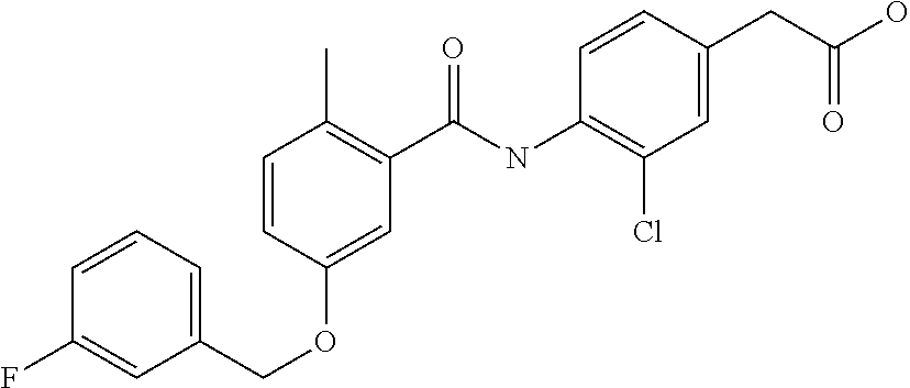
C1=CC=C(COC2=CC(C(NC3=C(Cl)C=C(CC(O)=O)C=C3)=O)=C(C)C=C2)C=C1F
